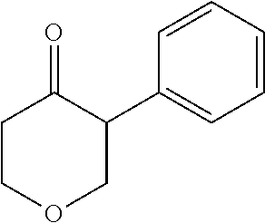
C1COCC(C2=CC=CC=C2)C1=O
